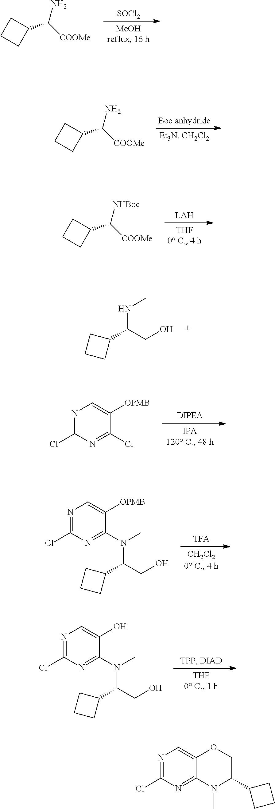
N1=C(Cl)N=C(Cl)C([OPMB])=C1.N1=C(Cl)N=C(N(C)C(CO)C2CCC2)C([OPMB])=C1.[SOCl2].NC([COOMe])C1CCC1.[Boc anhydride].NC([COOMe])C1CCC1.[LAH].[NHBoc]C([COOMe])C1CCC1.N(C)C(C1CCC1)CO.N1=C(Cl)N=C(N(C)C(CO)C2CCC2)C(O)=C1.N1=C(Cl)N=C2C(=C1)OCC(C1CCC1)N2C
